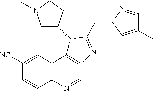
C1([NC])=CC2=C(C=C1)N=CC1=C2N(C2CN(C)CC2)C(CN2N=CC(C)=C2)=N1
